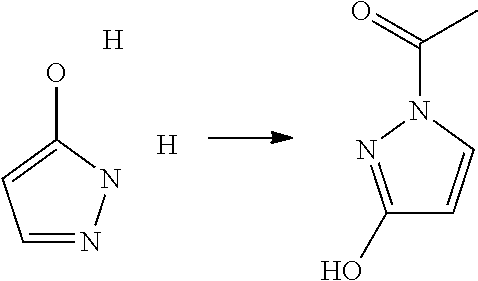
OC1=CC=NN1.[H].[H].O=C(N1N=C(O)C=C1)C
